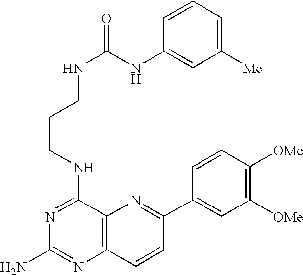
N1=C(NCCCNC(NC2=CC([Me])=CC=C2)=O)C2=C(N=C1N)C=CC(C1=CC([OMe])=C([OMe])C=C1)=N2
